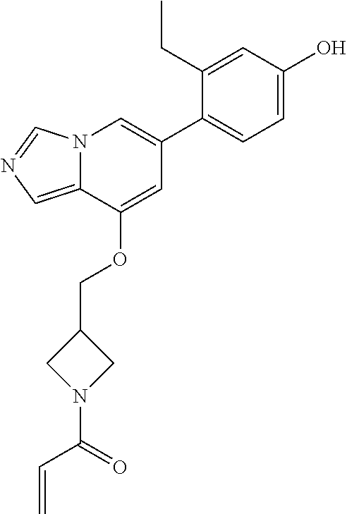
C1(CC)=CC(O)=CC=C1C1=CN2C(=CN=C2)C(OCC2CN(C(=O)C=C)C2)=C1
